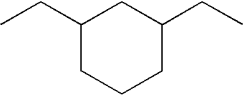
CCC1CC(CC)CCC1
